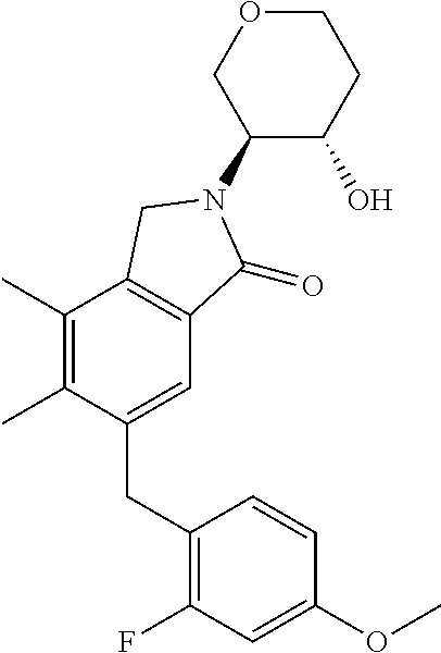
C1(CC2=C(F)C=C(OC)C=C2)=CC2=C(C(C)=C1C)CN(C1C(O)CCOC1)C2=O
